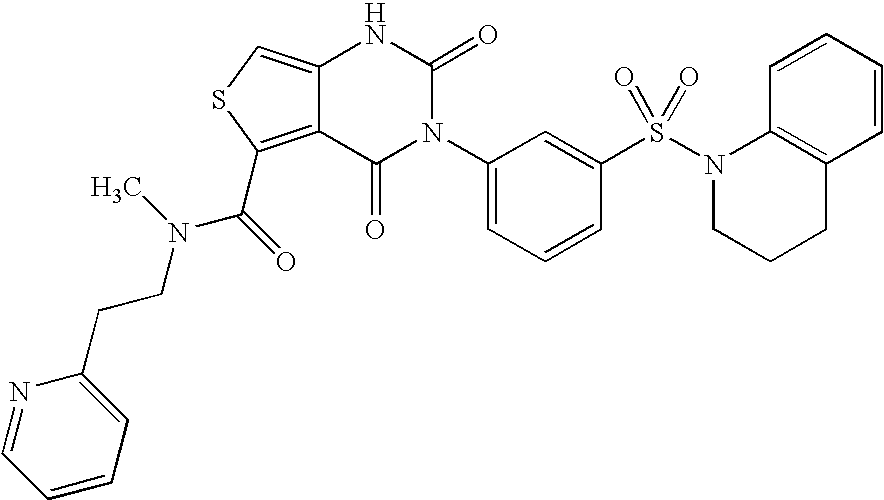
C12=CSC(C(=O)N(CCC3=CC=CC=N3)C)=C1C(=O)N(C1=CC=CC(S(N3CCCC4=C3C=CC=C4)(=O)=O)=C1)C(=O)N2
